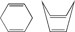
C1=CCC=CC1.C1=CCC=CC1
